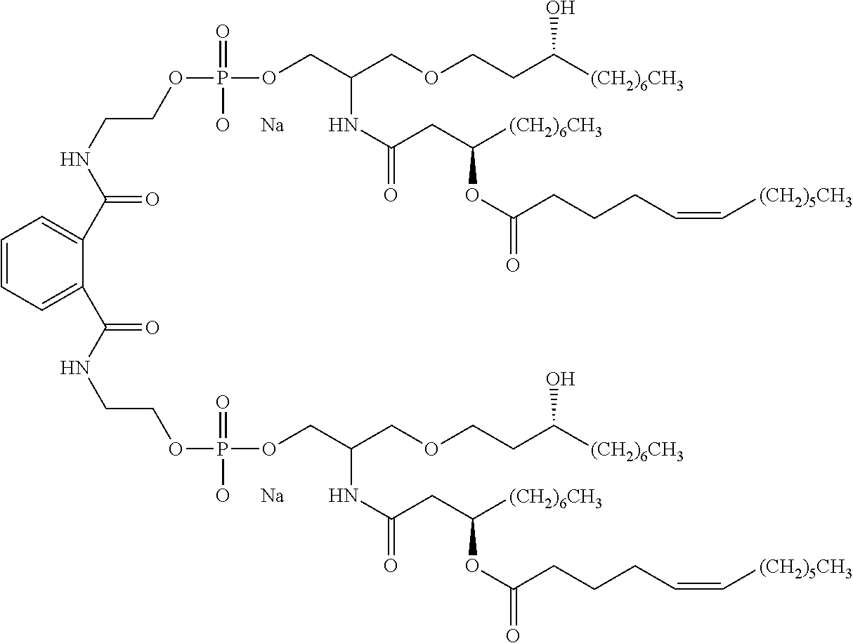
C(NCCOP(OCC(COCCC([(CH2)6CH3])O)NC(=O)CC([(CH2)6CH3])OC(=O)CCCC=C[(CH2)5CH3])(=O)[O      Na])(=O)C1=CC=CC=C1C(NCCOP(OCC(COCCC([(CH2)6CH3])O)NC(=O)CC([(CH2)6CH3])OC(=O)CCCC=C[(CH2)5CH3])(=O)[O      Na])=O
